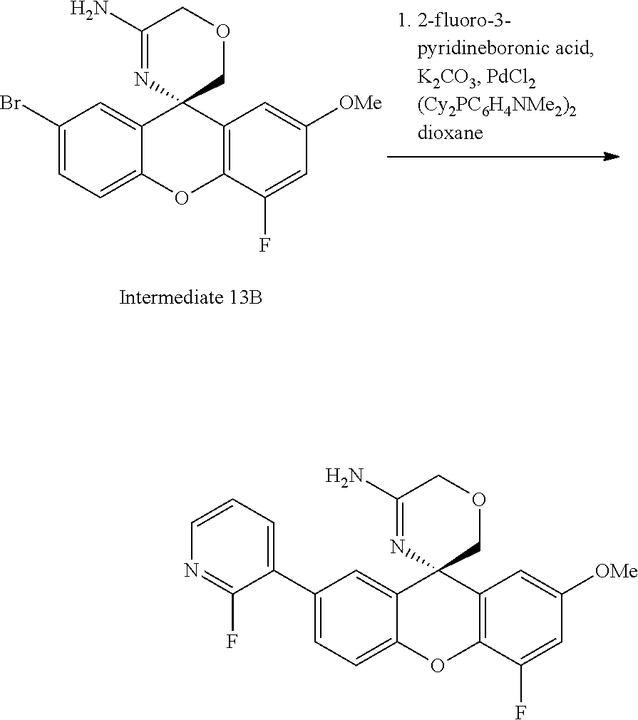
C1(Br)=CC=C2C(=C1)C1(C3=C(O2)C(F)=CC([OMe])=C3)COCC(N)=N1.C1(C2=CC=CN=C2F)=CC=C2C(=C1)C1(C3=C(O2)C(F)=CC([OMe])=C3)COCC(N)=N1
